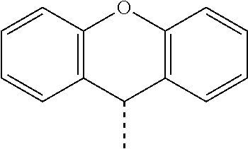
C12=C(C=CC=C1)OC1=C(C2C)C=CC=C1
